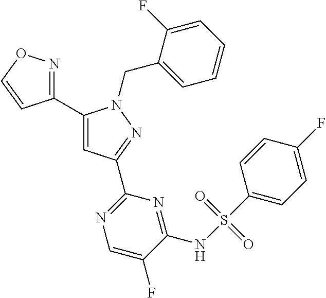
C1(C2=NOC=C2)=CC(C2=NC=C(F)C(NS(C3=CC=C(F)C=C3)(=O)=O)=N2)=NN1CC1=CC=CC=C1F
